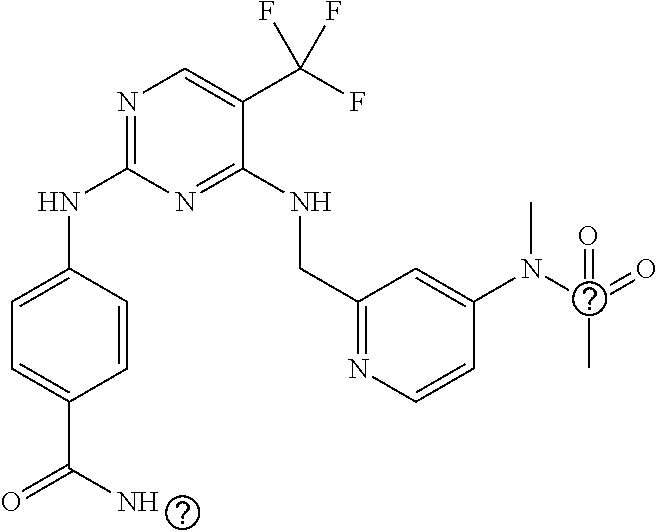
N(C1=NC=C(C(F)(F)F)C(NCC2=NC=CC(N(C(=O)(C)=O)C)=C2)=N1)C1=CC=C(C(N)=O)C=C1
